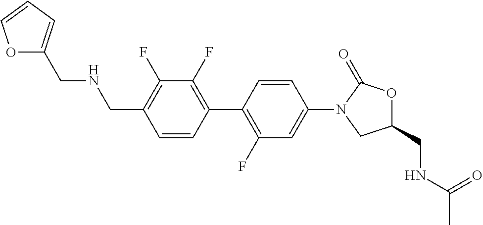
C1(CNCC2=CC=CO2)=C(F)C(F)=C(C2=C(F)C=C(N3C(=O)OC(CNC(C)=O)C3)C=C2)C=C1
